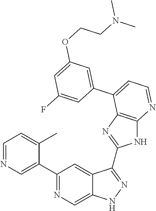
C1(C2=NC=C3C(=C2)C(C2=NC4=C(N2)N=CC=C4C2=CC(OCCN(C)C)=CC(F)=C2)=NN3)=CN=CC=C1C
